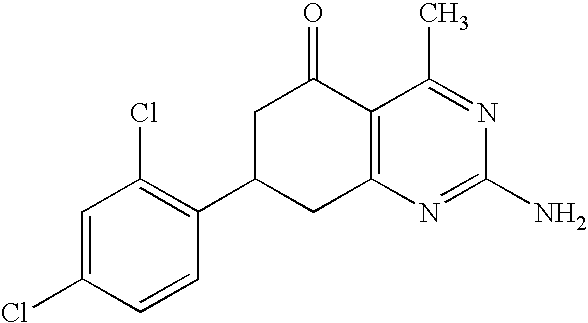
C12=C(N=C(N)N=C1C)CC(C1=C(Cl)C=C(Cl)C=C1)CC2=O
